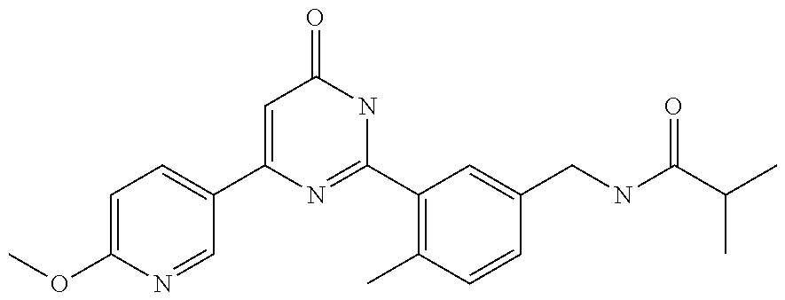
C1(C2=CC=C(OC)N=C2)=CC(=O)NC(C2=C(C)C=CC(CNC(C(C)C)=O)=C2)=N1
